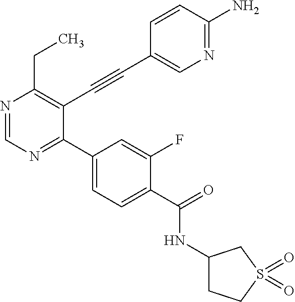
N1=CN=C(C2=CC=C(C(NC3CCS(=O)(=O)C3)=O)C(F)=C2)C(C#CC2=CN=C(N)C=C2)=C1CC
